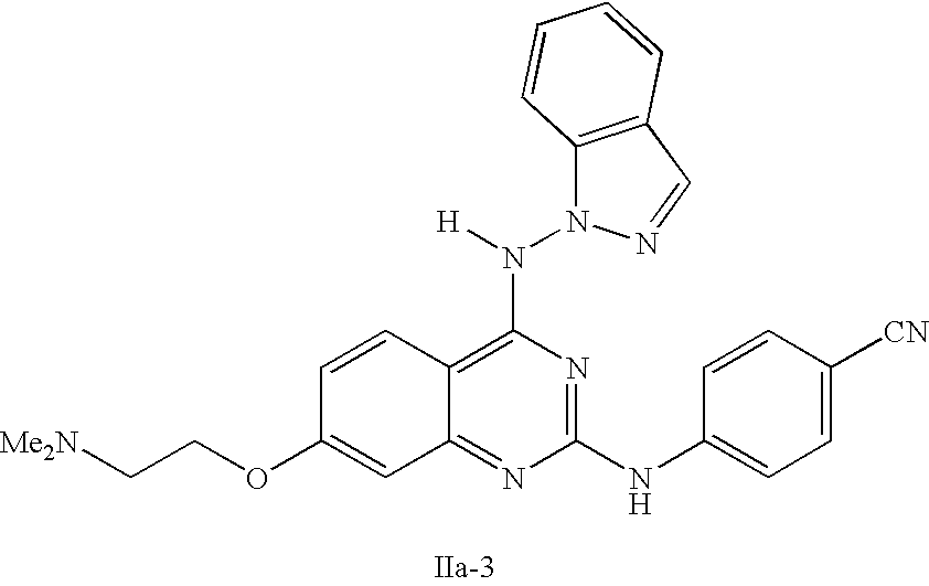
C1=CC2=C(N([H])N3C4=C(C=N3)C=CC=C4)N=C(NC3=CC=C([CN])C=C3)N=C2C=C1OCC[Me2N]
